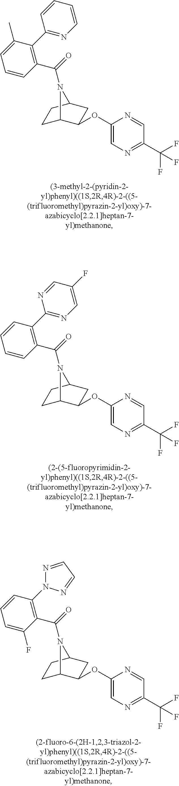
C(=O)(N1C2CCC1CC2OC1=CN=C(C(F)(F)F)C=N1)C1=C(C2=NC=CC=C2)C(C)=CC=C1.C(=O)(N1C2CCC1CC2OC1=CN=C(C(F)(F)F)C=N1)C1=C(C2=NC=C(F)C=N2)C=CC=C1.C(=O)(N1C2CCC1CC2OC1=CN=C(C(F)(F)F)C=N1)C1=C(N2N=CC=N2)C=CC=C1F
